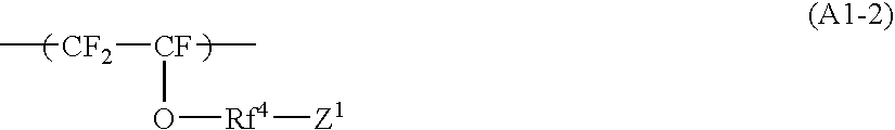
C[CF2][CF](C)O[Rf4][Z1]
